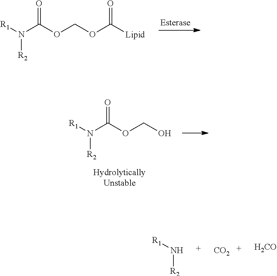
N(C(OCOC([Lipid])=O)=O)([R2])[R1].N(C(OCO)=O)([R2])[R1].N([R2])[R1].[CO2].[H2CO]
